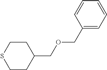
C1CC(COCC2=CC=CC=C2)CCS1
